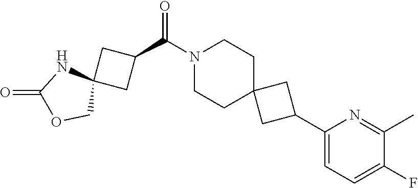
N1(C(C2CC3(C2)NC(=O)OC3)=O)CCC2(CC1)CC(C1=CC=C(F)C(C)=N1)C2
